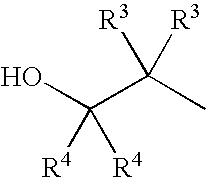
OC(C(C)([R3])[R3])([R4])[R4]
